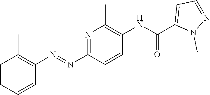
C1(C)=C(NC(C2=CC=NN2C)=O)C=CC(N=NC2=C(C)C=CC=C2)=N1
